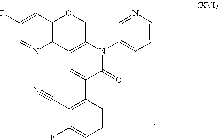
C1(N2C3=C(C=C(C4=C(C#N)C(F)=CC=C4)C2=O)C2=C(C=C(F)C=N2)OC3)=CC=CN=C1
